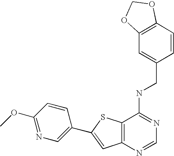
C12=C(N=CN=C1NCC1=CC3=C(C=C1)OCO3)C=C(C1=CN=C(OC)C=C1)S2
